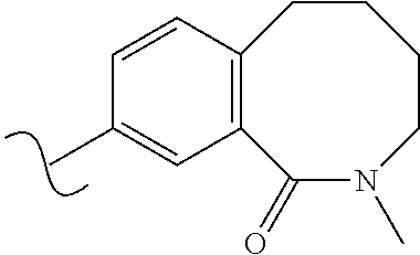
C1=CC2=C(C=C1C)C(=O)N(C)CCCC2
